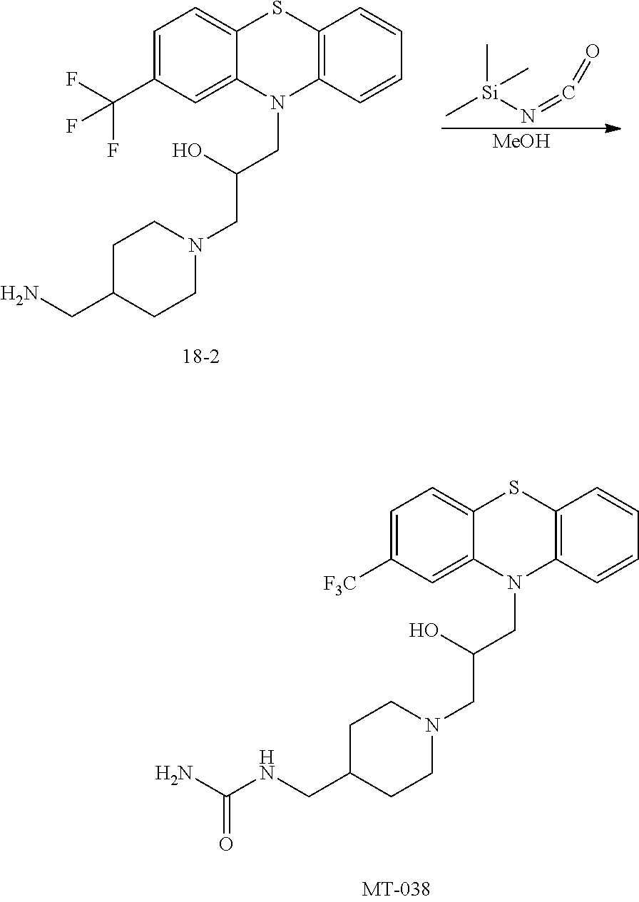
C1=C([F3C])C=C2C(=C1)SC1=C(N2CC(CN2CCC(CNC(N)=O)CC2)O)C=CC=C1.C1=C(C(F)(F)F)C=C2C(=C1)SC1=C(N2CC(CN2CCC(CN)CC2)O)C=CC=C1.[MeOH].C[Si](N=C=O)(C)C
